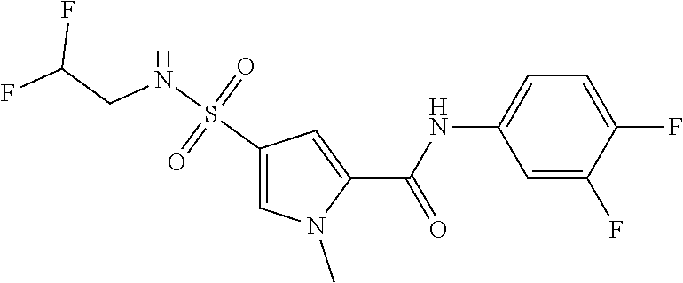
S(C1=CN(C)C(C(=O)NC2=CC=C(F)C(F)=C2)=C1)(NCC(F)F)(=O)=O
